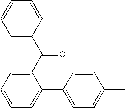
C1(C(C2=CC=CC=C2)=O)=CC=CC=C1C1=CC=C(C)C=C1
